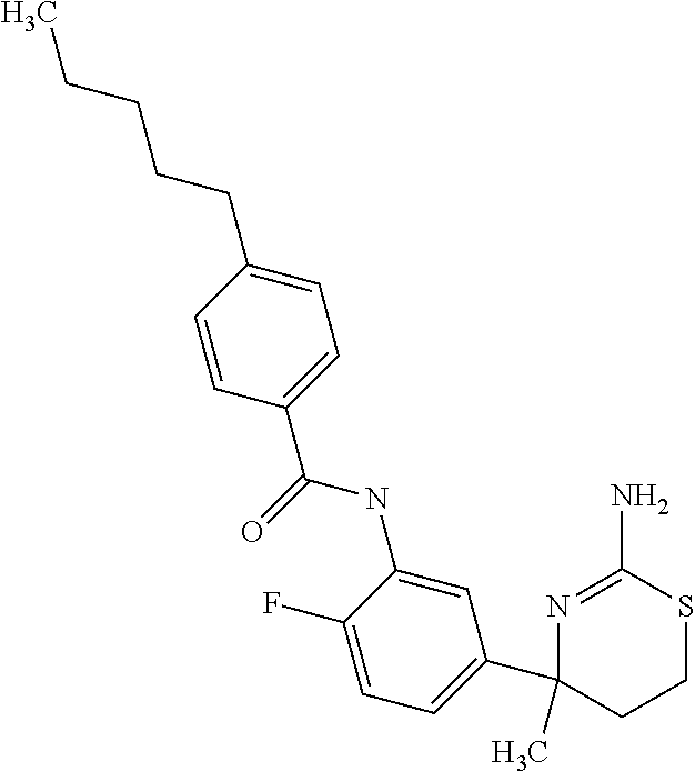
C1=C(CCCCC)C=CC(C(=O)NC2=CC(C3(C)N=C(N)SCC3)=CC=C2F)=C1
